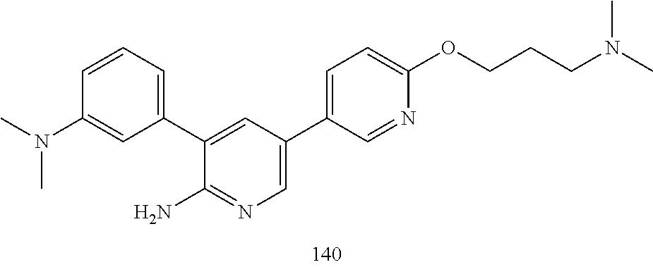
N(C)(C)C1=CC(C2=CC(C3=CC=C(OCCCN(C)C)N=C3)=CN=C2N)=CC=C1
